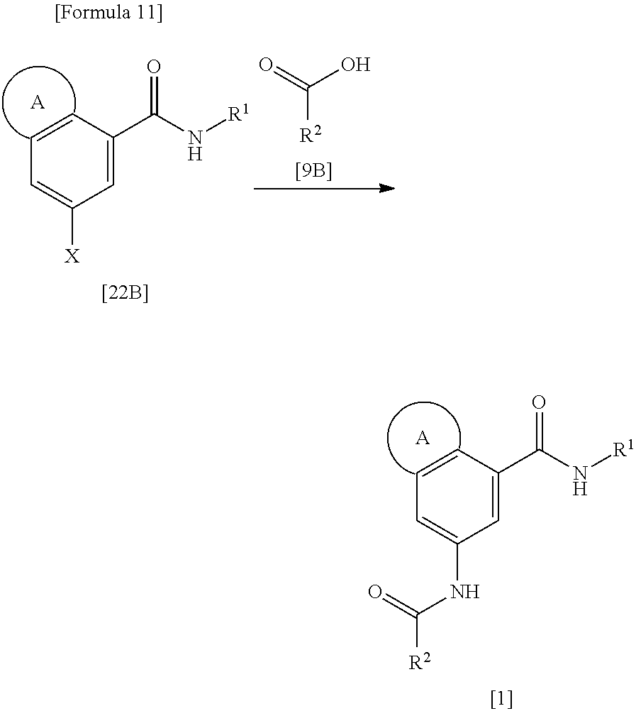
C1=CC(C(=O)N[R1])=CC(NC(=O)[R2])=C1.[A].C([R2])(=O)O.C1=CC(C(=O)N[R1])=CC([X])=C1.[A]
